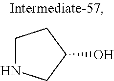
C1NCC(O)C1
